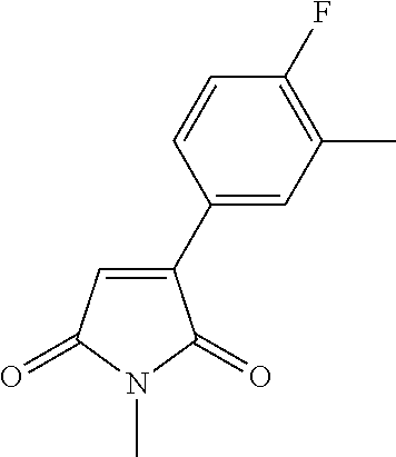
N1(C)C(=O)C(C2=CC(C)=C(F)C=C2)=CC1=O
